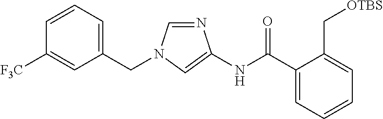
C1=NC(NC(C2=CC=CC=C2C[OTBS])=O)=CN1CC1=CC=CC([F3C])=C1
